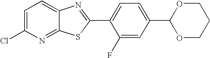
ClC1=CC=C2C(=N1)SC(C1=CC=C(C3OCCCO3)C=C1F)=N2
